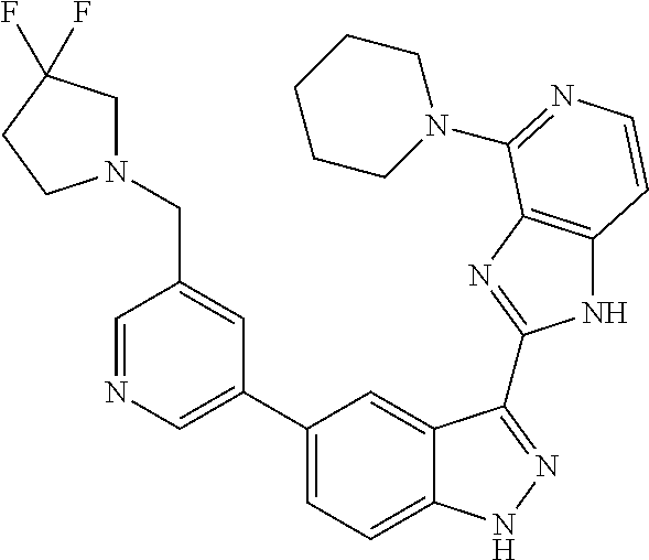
C1(C2=CN=CC(CN3CC(F)(F)CC3)=C2)=CC=C2C(=C1)C(C1=NC3=C(N1)C=CN=C3N1CCCCC1)=NN2
